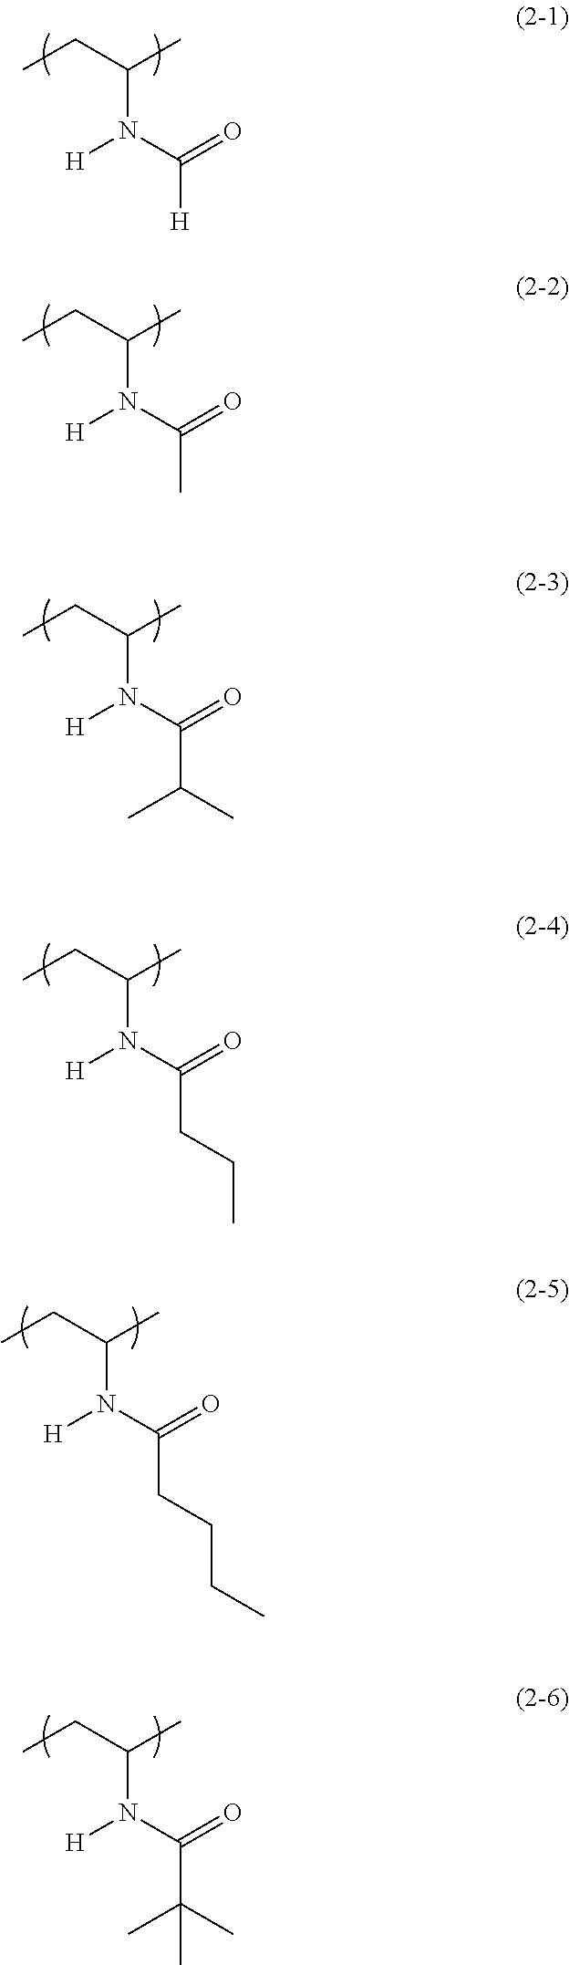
CCC(C)N(C(=O)[H])[H].CCC(C)N(C(=O)C)[H].CCC(C)N(C(=O)C(C)C)[H].CCC(C)N(C(=O)CCC)[H].CCC(C)N(C(=O)CCCC)[H].CCC(C)N(C(=O)C(C)(C)C)[H]
